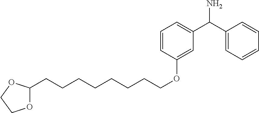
O1C(CCCCCCCCOC2=CC(C(C3=CC=CC=C3)N)=CC=C2)OCC1
